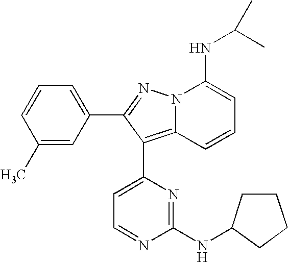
C1(C)=CC(C2=NN3C(=C2C2=CC=NC(NC4CCCC4)=N2)C=CC=C3NC(C)C)=CC=C1
